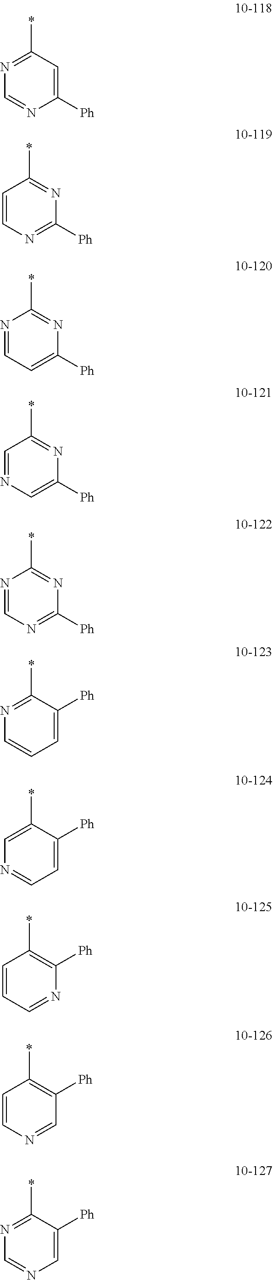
C1([Ph])=CC(*)=NC=N1.C1([Ph])=NC=CC(*)=N1.C1([Ph])=CC=NC(*)=N1.C1([Ph])=CN=CC(*)=N1.C1([Ph])=NC=NC(*)=N1.C1=C([Ph])C(*)=NC=C1.C1=C([Ph])C(*)=CN=C1.N1=CC=CC(*)=C1[Ph].C1=NC=CC(*)=C1[Ph].C1=C([Ph])C(*)=NC=N1
